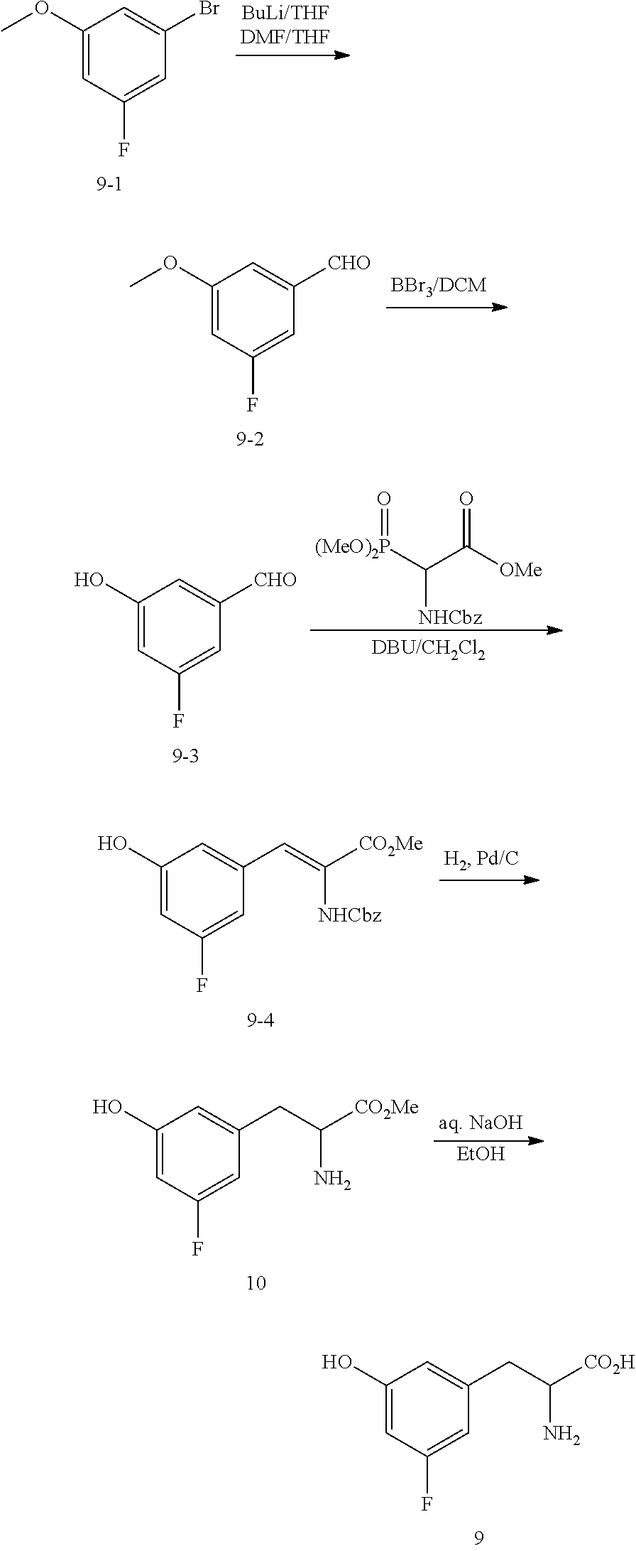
C1(O)=CC(F)=CC(CC([CO2H])N)=C1.C1(OC)=CC(F)=CC(Br)=C1.C1(OC)=CC(F)=CC([CHO])=C1.C1(O)=CC(F)=CC([CHO])=C1.[(MeO)2P](C(C([OMe])=O)[NHCbz])=O.C1(O)=CC(F)=CC(C=C([CO2Me])[NHCbz])=C1.C1(O)=CC(F)=CC(CC([CO2Me])N)=C1.[EtOH]
